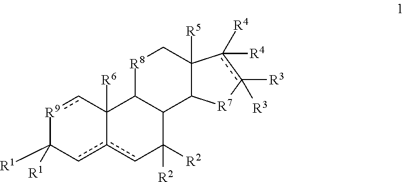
[R9]1cC2([R6])c(cC1([R1])[R1])cC([R2])([R2])C1C2[R8]CC2([R5])C1[R7]c([R3])([R3])c2([R4])[R4]
